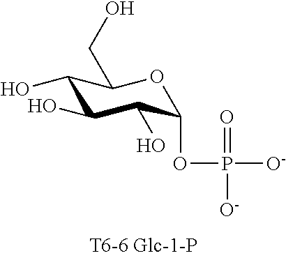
C1(O)C(O)C(O)C(OP([O-])(=O)[O-])OC1CO
